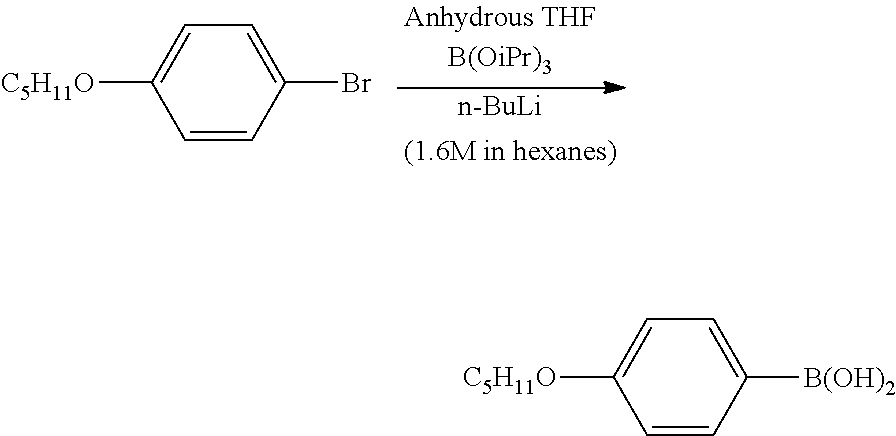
C1=C([C5H11O])C=CC([B(OH)2])=C1.C1=C([C5H11O])C=CC(Br)=C1.[n-BuLi]
